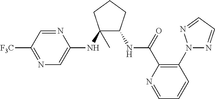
C1(NC2=CN=C([F3C])C=N2)(C)C(NC(C2=C(N3N=CC=N3)C=CC=N2)=O)CCC1
